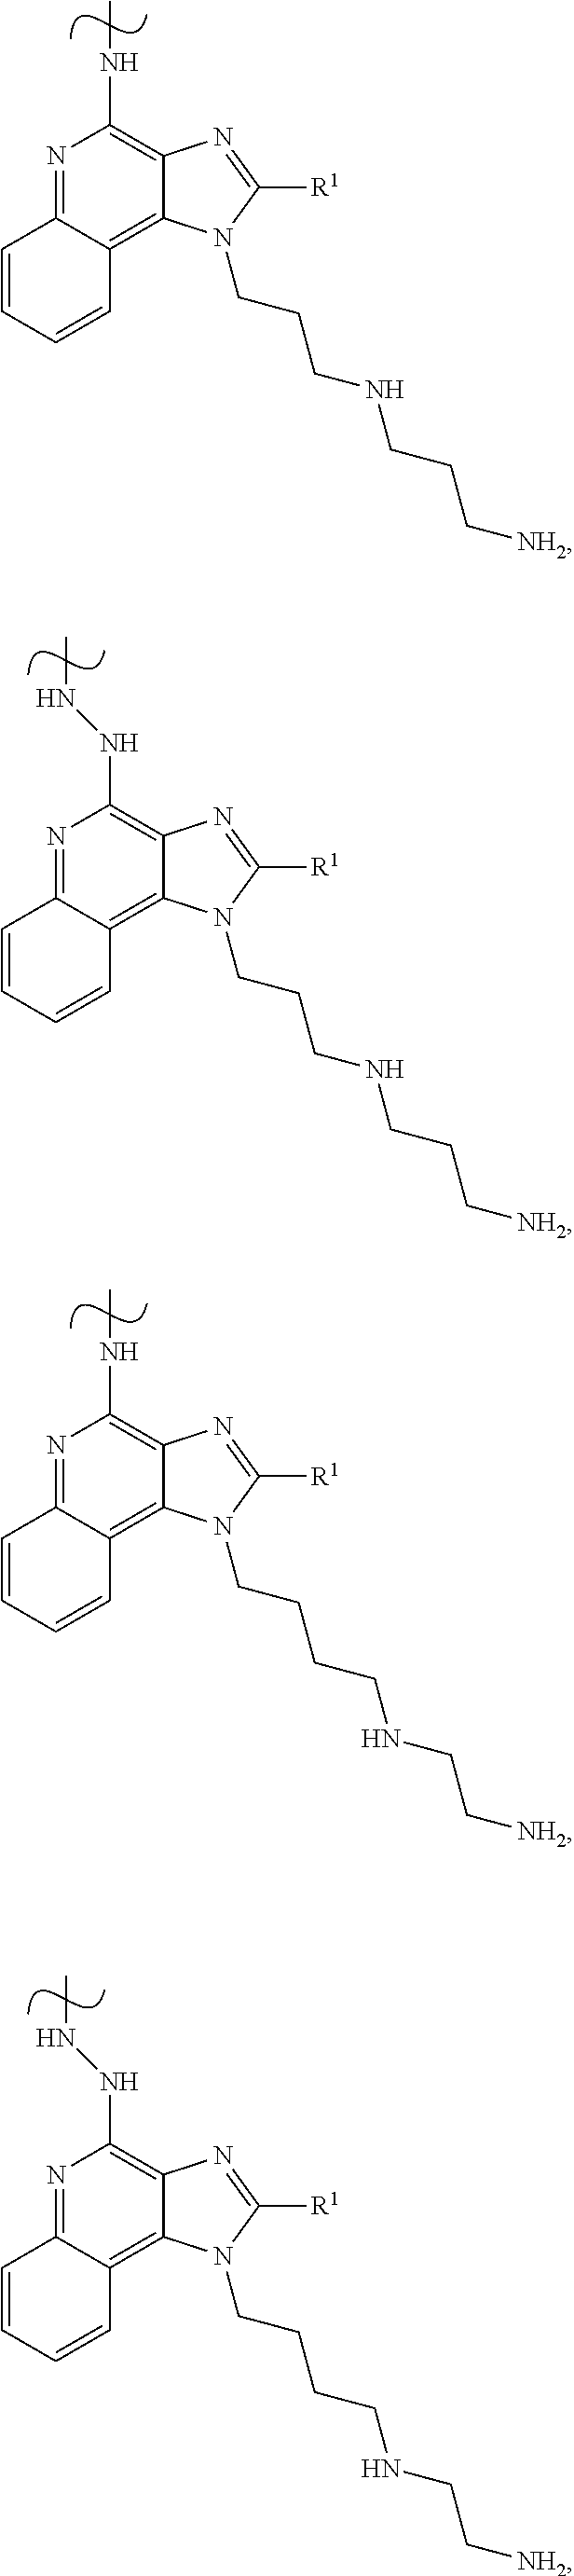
N1=C2C(=C3C(=C1NNC)N=C([R1])N3CCCNCCC[NH2])C=CC=C2.N1=C2C(=C3C(=C1NC)N=C([R1])N3CCCNCCC[NH2])C=CC=C2.N1=C2C(=C3C(=C1NNC)N=C([R1])N3CCCCNCC[NH2])C=CC=C2.N1=C2C(=C3C(=C1NC)N=C([R1])N3CCCCNCC[NH2])C=CC=C2
